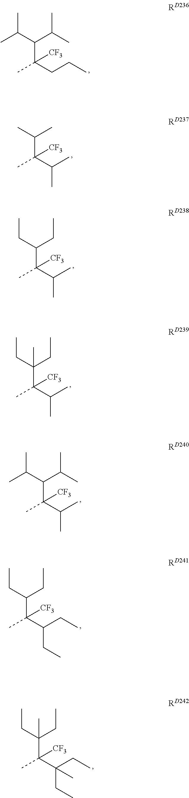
CC(CCC)(C(C(C)C)C(C)C)[CF3].CC(C(C)C)(C(C)C)[CF3].CC(C(C)C)(C(CC)CC)[CF3].CC(C(C)C)(C(CC)(CC)C)[CF3].CC(C(C)C)(C(C(C)C)C(C)C)[CF3].CC(C(CC)CC)(C(CC)CC)[CF3].CC(C(CC)(CC)C)(C(CC)(CC)C)[CF3]
